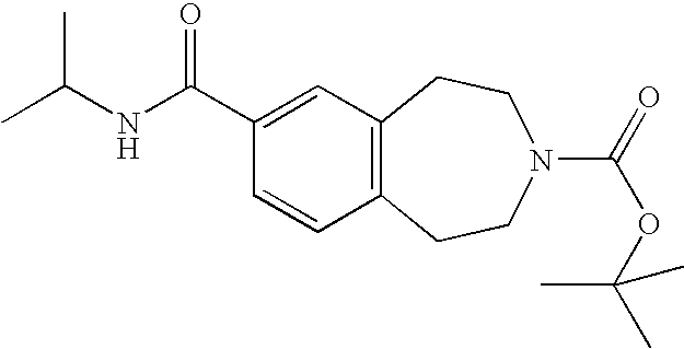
C12=C(CCN(C(=O)OC(C)(C)C)CC1)C=CC(C(NC(C)C)=O)=C2
